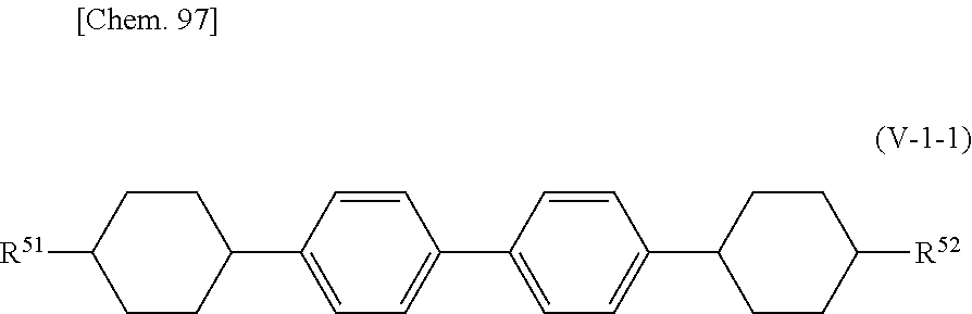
[R51]C1CCC(C2=CC=C(C3=CC=C(C4CCC([R52])CC4)C=C3)C=C2)CC1
